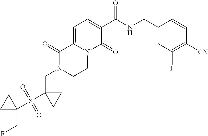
C1(C(NCC2=CC(F)=C([CN])C=C2)=O)=CC=C2N(C1=O)CCN(CC1(S(C3(CF)CC3)(=O)=O)CC1)C2=O
